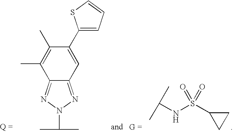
C12=NN(C(C)C)N=C1C(C)=C(C)C(C1=CC=CS1)=C2.C(NS(C1CC1)(=O)=O)(C)C
